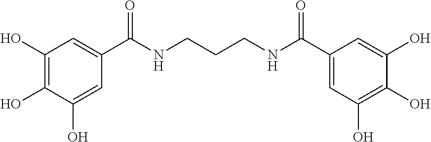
C1(O)=C(O)C(O)=CC(C(NCCCNC(C2=CC(O)=C(O)C(O)=C2)=O)=O)=C1
